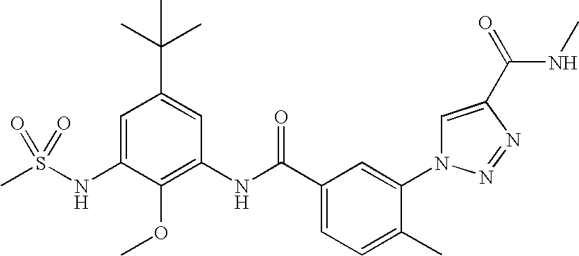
CS(NC1=CC(C(C)(C)C)=CC(NC(C2=CC=C(C)C(N3C=C(C(=O)NC)N=N3)=C2)=O)=C1OC)(=O)=O
